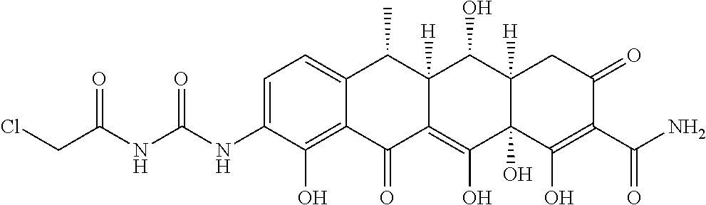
C1=C(NC(NC(CCl)=O)=O)C(O)=C2C(=C1)C(C)C1([H])C(=C(O)C3(O)C([H])(C1O)CC(=O)C(C(N)=O)=C3O)C2=O
